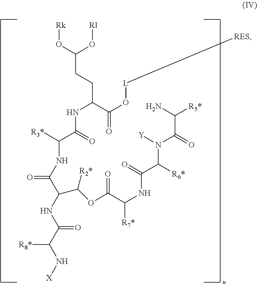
N(C(C([R3*])NC(=O)C(C([R2*])OC(=O)C([R7*])NC(=O)C(N(C(C(N)[R5*])=O)[Y])[R6*])NC(=O)C([R8*])N[X])=O)C(C(O[L][RES])=O)CCC(O[Rk])O[Rl]
